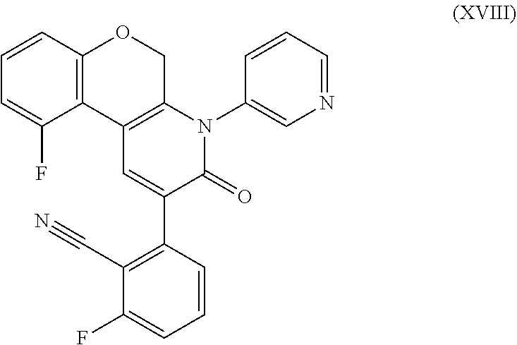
C12=C(COC3=C1C(F)=CC=C3)N(C1=CN=CC=C1)C(=O)C(C1=C(C#N)C(F)=CC=C1)=C2
